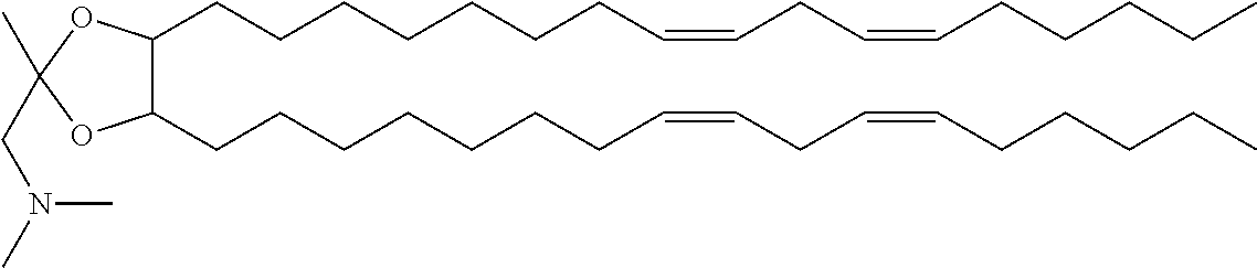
C1(CCCCCCCC=CCC=CCCCCC)C(CCCCCCCC=CCC=CCCCCC)OC(C)(CN(C)C)O1
